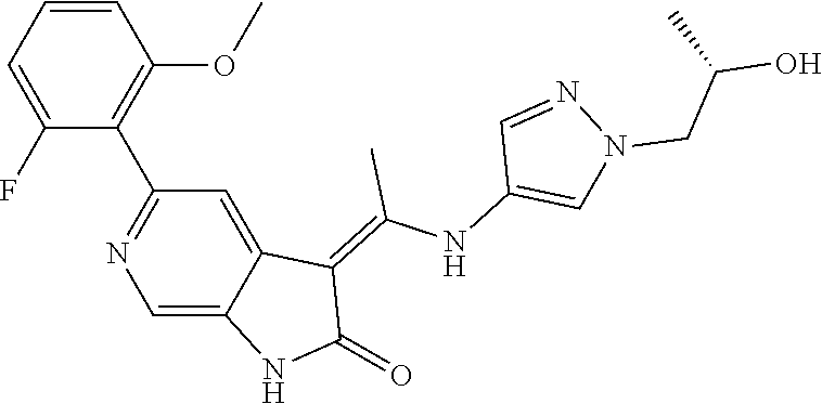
C1=CC=C(F)C(C2=NC=C3C(=C2)C(=C(NC2=CN(CC(O)C)N=C2)C)C(=O)N3)=C1OC
